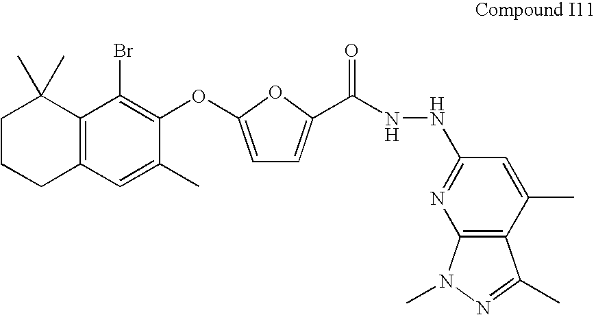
C12=C(C=C(C)C(OC3=CC=C(C(NNC4=NC5=C(C(C)=C4)C(C)=NN5C)=O)O3)=C1Br)CCCC2(C)C
